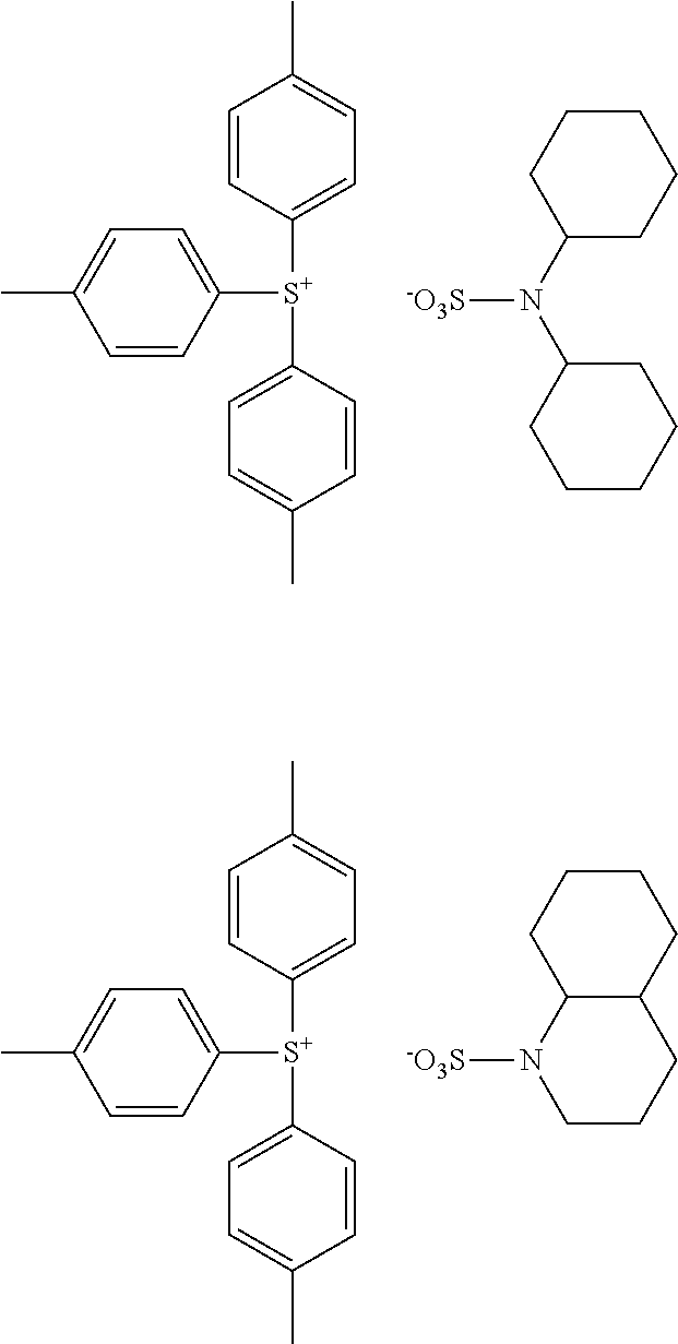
C1=CC([S+](C2=CC=C(C)C=C2)C2=CC=C(C)C=C2)=CC=C1C.C1(N(C2CCCCC2)[-O3S])CCCCC1.C1=CC([S+](C2=CC=C(C)C=C2)C2=CC=C(C)C=C2)=CC=C1C.C12C(CCCC1)CCCN2[-O3S]
